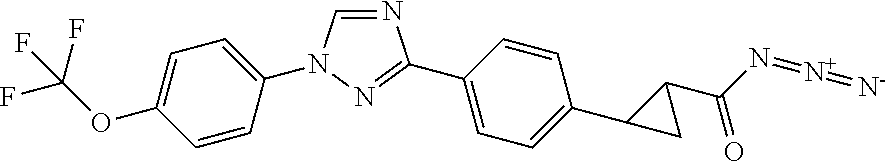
N1=CN(C2=CC=C(OC(F)(F)F)C=C2)N=C1C1=CC=C(C2C(C(=O)N=[N+]=[N-])C2)C=C1
